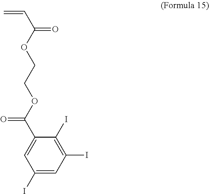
C=CC(=O)OCCOC(C1=CC(I)=CC(I)=C1I)=O
